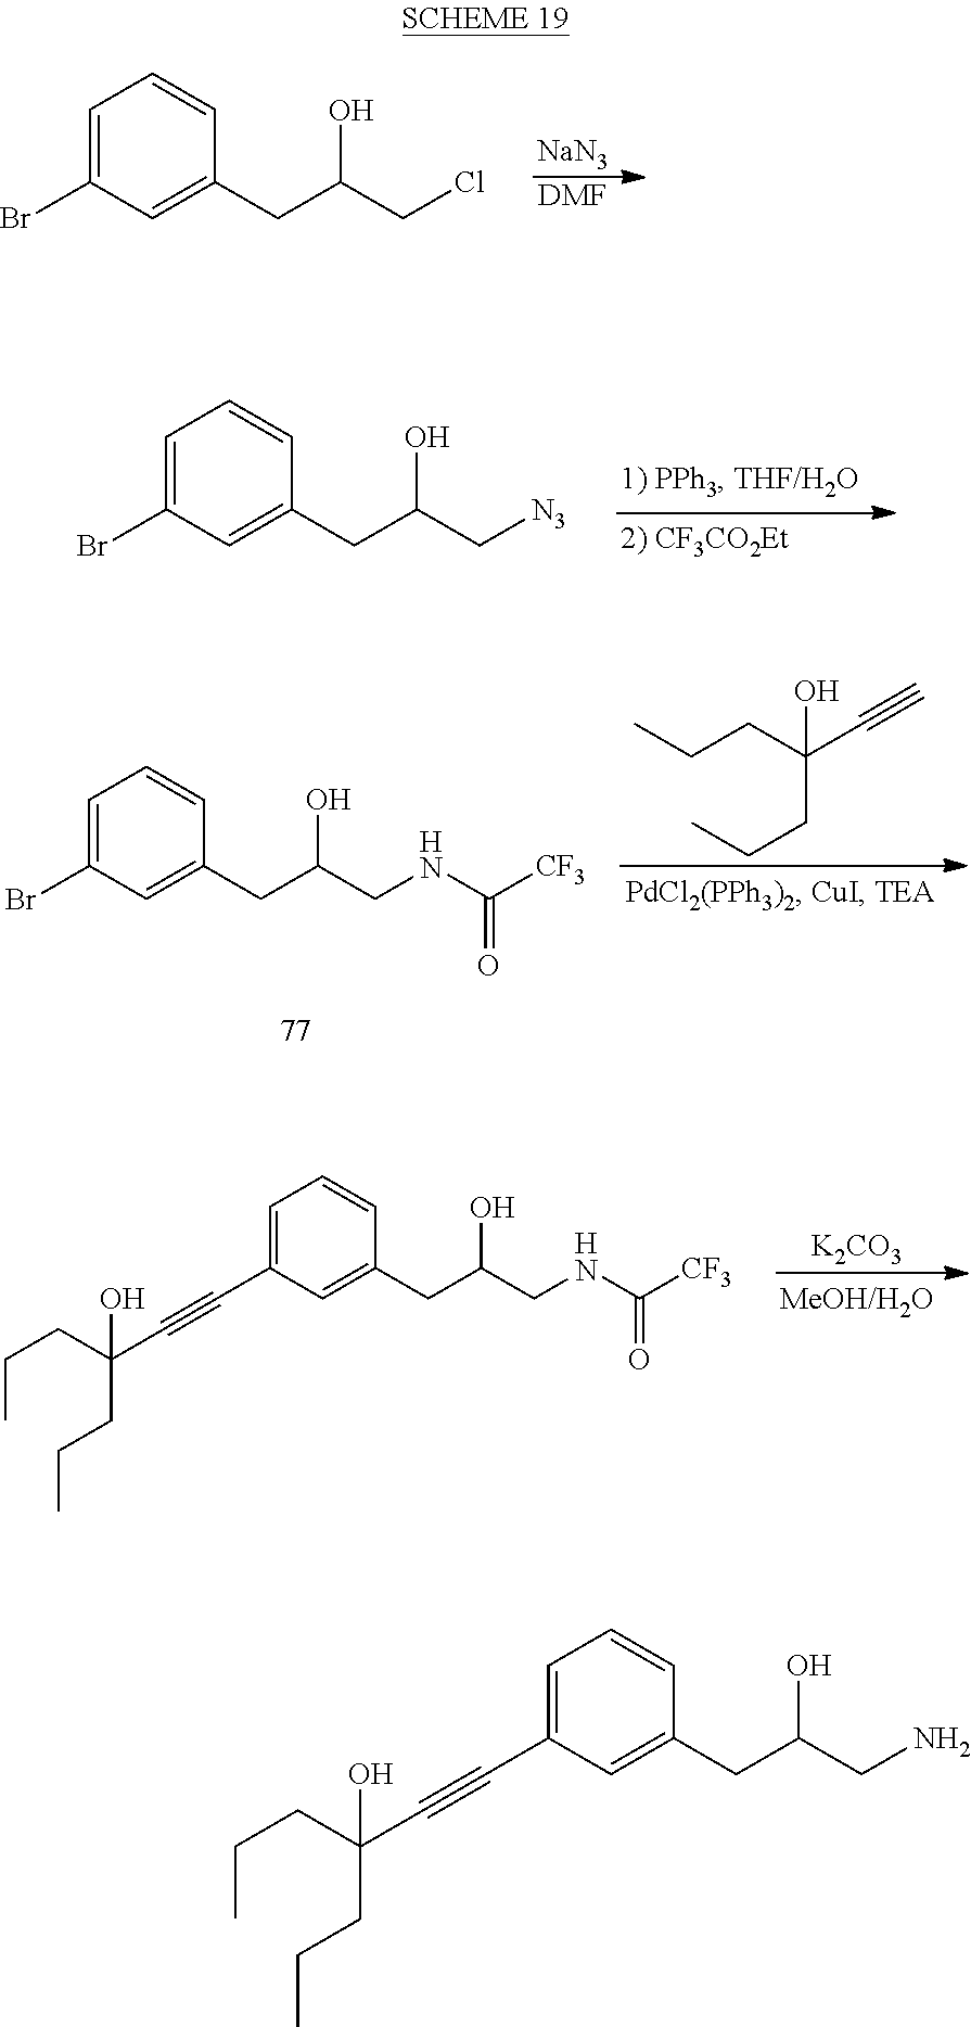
[NaN3].[DMF].C1=C(Br)C=C(CC(CCl)O)C=C1.C1=C(Br)C=C(CC(C[N3])O)C=C1.C1=C(Br)C=C(CC(CNC([CF3])=O)O)C=C1.C(CC(CCC)(O)C#C)C.C1=C(C#CC(CCC)(CCC)O)C=C(CC(CNC([CF3])=O)O)C=C1.[K2CO3].C1=C(C#CC(CCC)(CCC)O)C=C(CC(CN)O)C=C1
